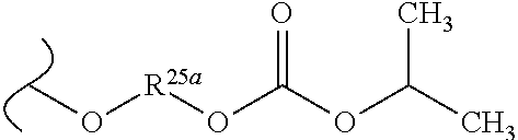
[R25a](OC(OC(C)C)=O)OC
